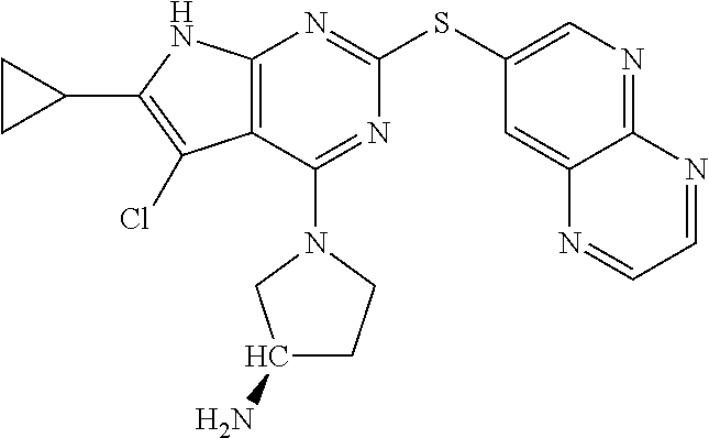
C1(SC2=CN=C3C(=C2)N=CC=N3)=NC2=C(C(N3CC(N)CC3)=N1)C(Cl)=C(C1CC1)N2
